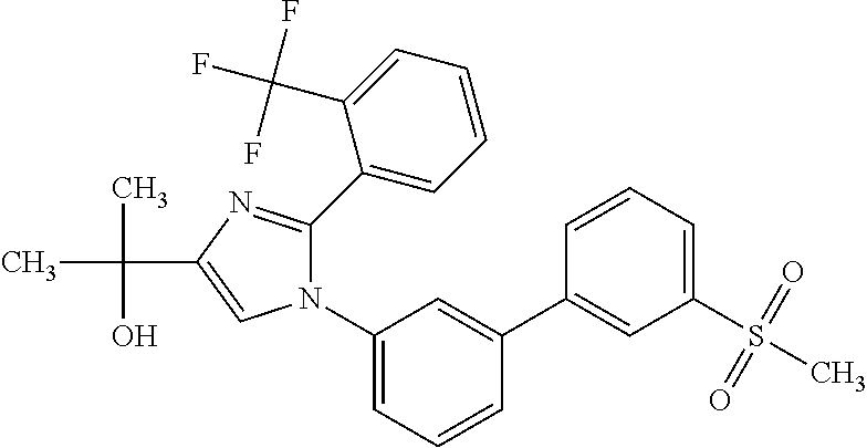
N1(C2=CC=CC(C3=CC(S(C)(=O)=O)=CC=C3)=C2)C(C2=CC=CC=C2C(F)(F)F)=NC(C(C)(O)C)=C1
